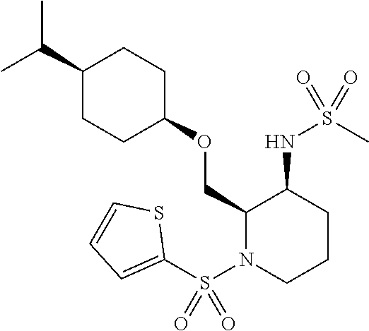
C(C1CCC(OCC2N(S(C3=CC=CS3)(=O)=O)CCCC2NS(C)(=O)=O)CC1)(C)C
